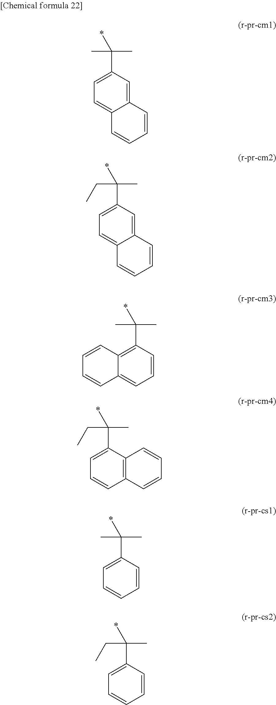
C12=CC(C(C)(C)*)=CC=C1C=CC=C2.C12=CC(C(C)(CC)*)=CC=C1C=CC=C2.C1=CC(C(C)(C)*)=C2C(=C1)C=CC=C2.C12=C(C(C(C)(CC)*)=CC=C1)C=CC=C2.C1=CC(C(C)(C)*)=CC=C1.C1=CC(C(C)(CC)*)=CC=C1
